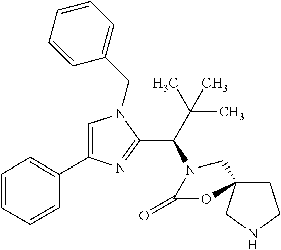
C1=C(C2=CC=CC=C2)N=C(C(C(C)(C)C)N2C(=O)OC3(CCNC3)C2)N1CC1=CC=CC=C1
